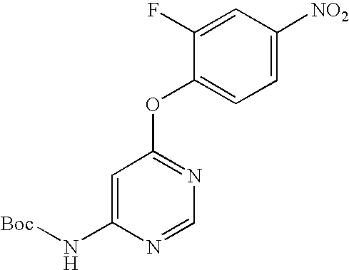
C1=C(N[Boc])N=CN=C1OC1=CC=C([NO2])C=C1F
